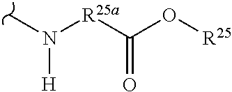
CN([R25a]C(O[R25])=O)[H]
